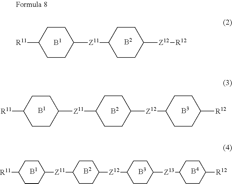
C1CC([R11])CCC1[Z11]C1CCC([Z12][R12])CC1.C1CC([Z11]C2CCC([R11])CC2)CCC1[Z12]C1CCC([R12])CC1.C1CC([Z12]C2CCC([Z11]C3CCC([R11])CC3)CC2)CCC1[Z13]C1CCC([R12])CC1
